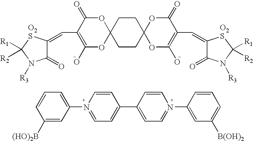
C1=CC=C(N2=CC=C(C3=CC=N(C4=CC([B(OH)2])=CC=C4)C=C3)C=C2)C=C1[(HO)2B].C1(C=C2C(=O)N([R3])C([R1])([R2])[O2S]2)=C(O)OC2(OC1=O)CCC1(CC2)OC(O)=C(C=C2C(=O)N([R3])C([R1])([R2])[O2S]2)C(=O)O1
